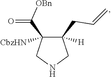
C1(C([OBn])=O)([CbzHN])C(CC=C)([H])CNC1
